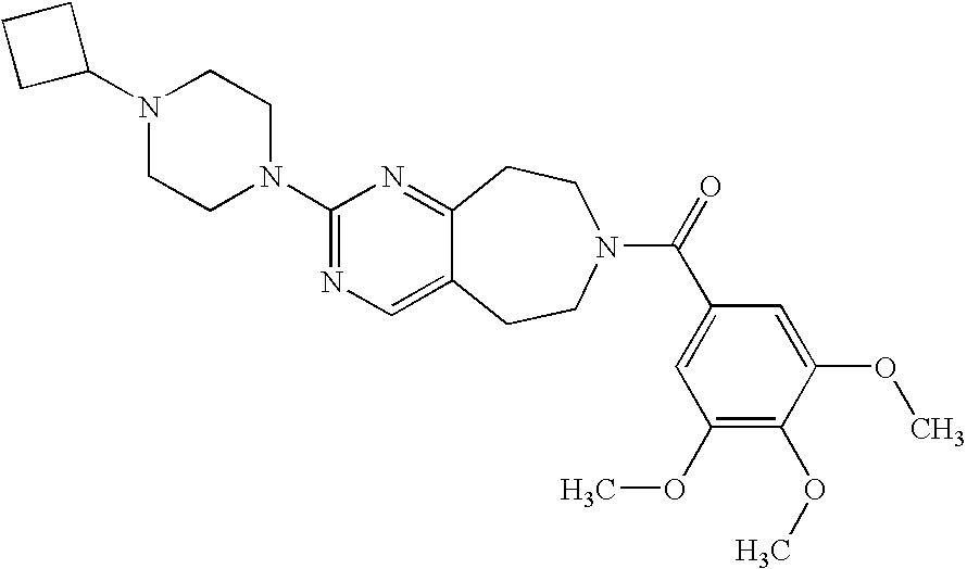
C1C(N2CCN(C3=NC=C4C(=N3)CCN(C(=O)C3=CC(OC)=C(OC)C(OC)=C3)CC4)CC2)CC1
